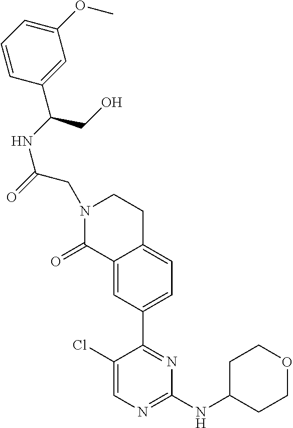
N1=C(C2=CC=C3C(=C2)C(=O)N(CC(=O)NC(C2=CC(OC)=CC=C2)CO)CC3)C(Cl)=CN=C1NC1CCOCC1
